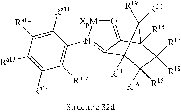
C1([Ra11])=C([Ra12])C([Ra13])=C([Ra14])C([Ra15])=C1N1=C2C3([R11])C([R15])([R16])C([R17])([R18])C([R13])(C2=O[XpM]1)C3([R20])[R19]
